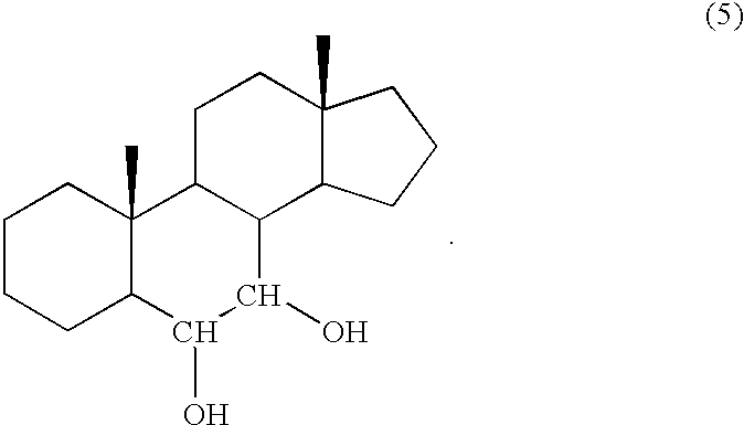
C1CCC2C(C)(C1)C1C(C(O)[C.H]2O)C2C(C)(CC1)CCC2
